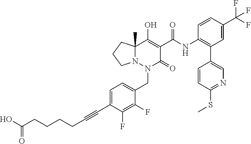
C12(C)N(N(CC3=CC=C(C#CCCCCC(O)=O)C(F)=C3F)C(=O)C(C(NC3=C(C4=CN=C(SC)C=C4)C=C(C(F)(F)F)C=C3)=O)=C1O)CCC2
